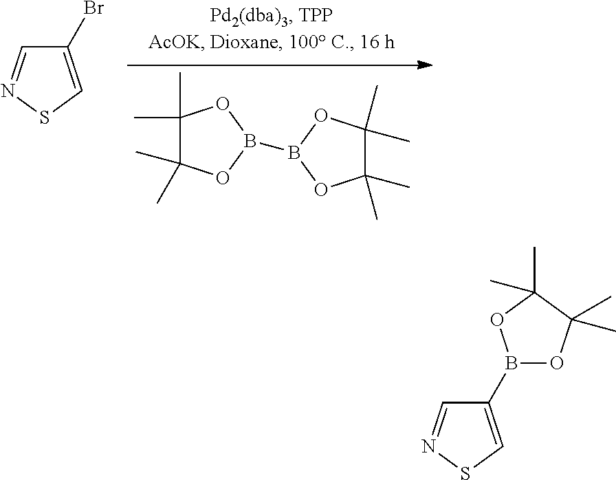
C1(Br)=CSN=C1.C1(C)(C)C(C)(C)OB(B2OC(C)(C)C(C)(C)O2)O1.B1(C2=CSN=C2)OC(C)(C)C(C)(C)O1
